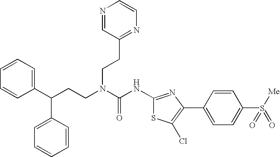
C1(C(CCN(C(NC2=NC(C3=CC=C(S([Me])(=O)=O)C=C3)=C(Cl)S2)=O)CCC2=NC=CN=C2)C2=CC=CC=C2)=CC=CC=C1
